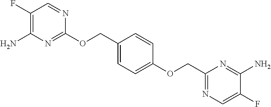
C1(OCC2=NC=C(F)C(N)=N2)=CC=C(COC2=NC(N)=C(F)C=N2)C=C1
